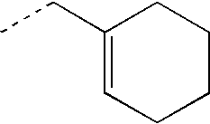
CCC1=CCCCC1
